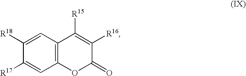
C1([R18])=CC2=C(C=C1[R17])OC(=O)C([R16])=C2[R15]
